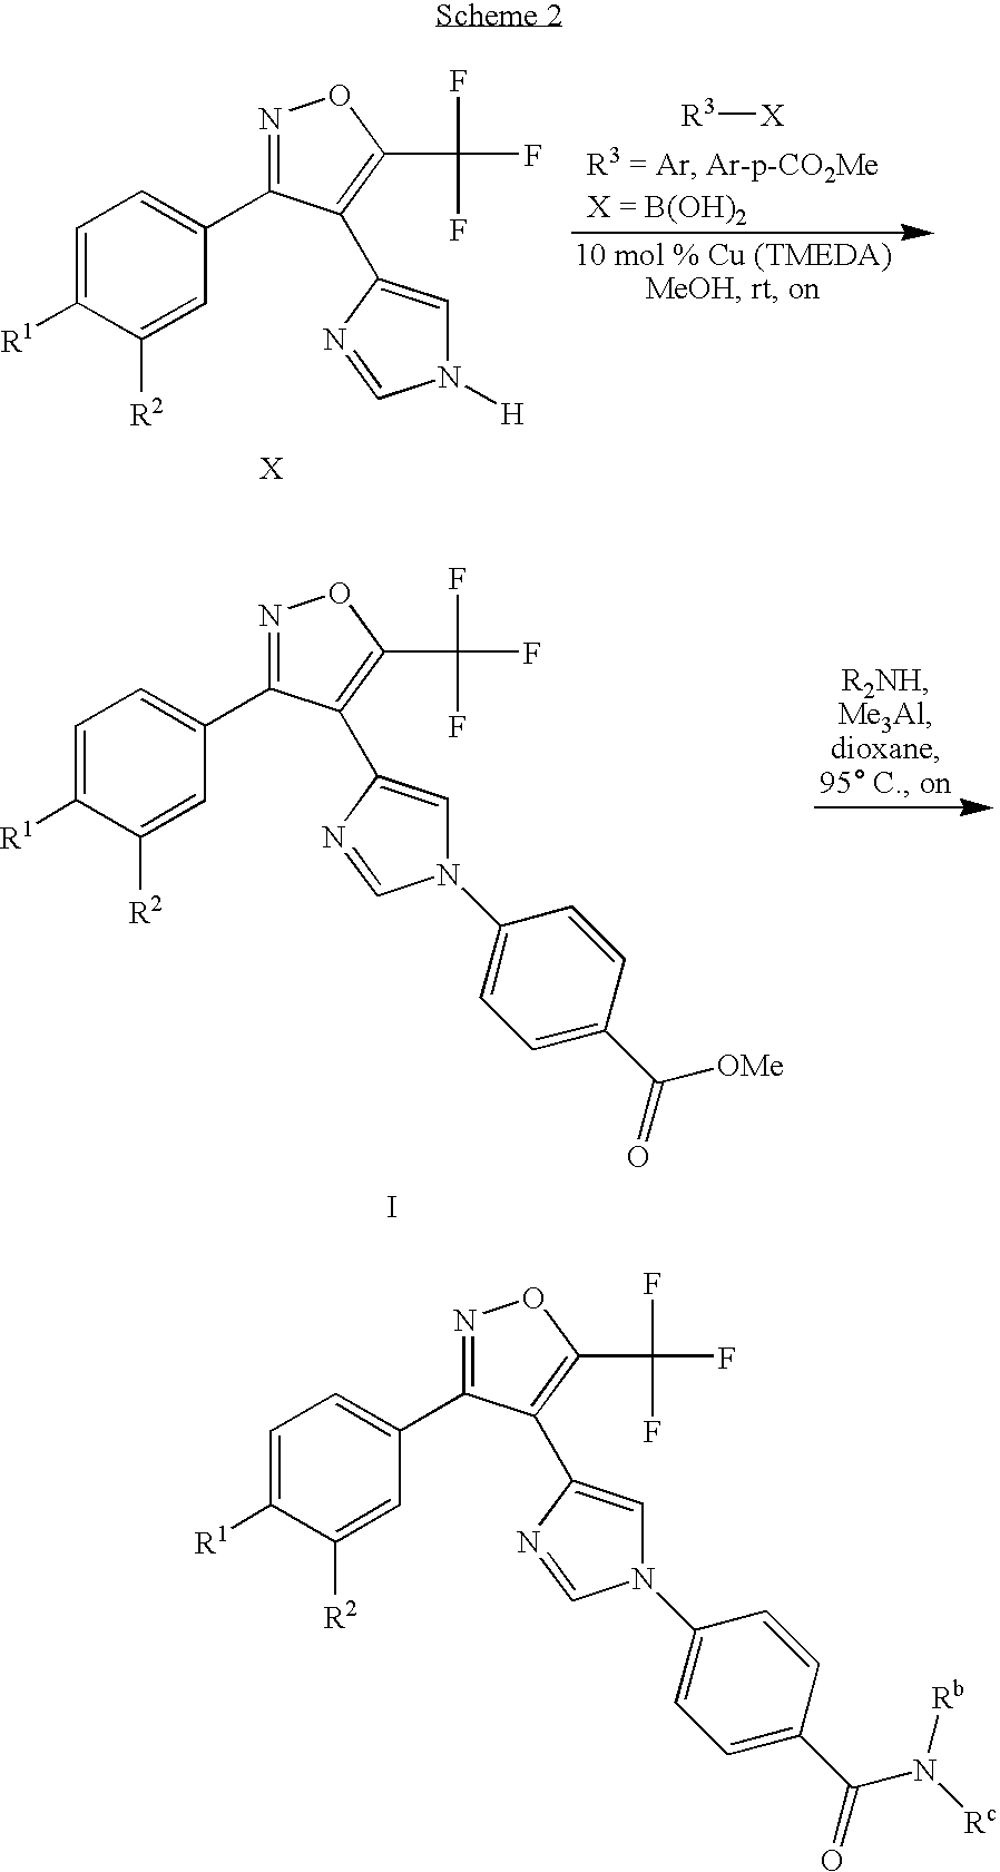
C1=C([R1])C([R2])=CC(C2=NOC(C(F)(F)F)=C2C2=CN(C3=CC=C(C(N([Rc])[Rb])=O)C=C3)C=N2)=C1.C1=C([R1])C([R2])=CC(C2=NOC(C(F)(F)F)=C2C2=CN([H])C=N2)=C1.[R3][X].C1=C([R1])C([R2])=CC(C2=NOC(C(F)(F)F)=C2C2=CN(C3=CC=C(C([OMe])=O)C=C3)C=N2)=C1.I
